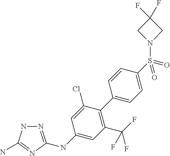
C1(C2=C(C(F)(F)F)C=C(NC3=NNC(N)=N3)C=C2Cl)=CC=C(S(=O)(=O)N2CC(F)(F)C2)C=C1
